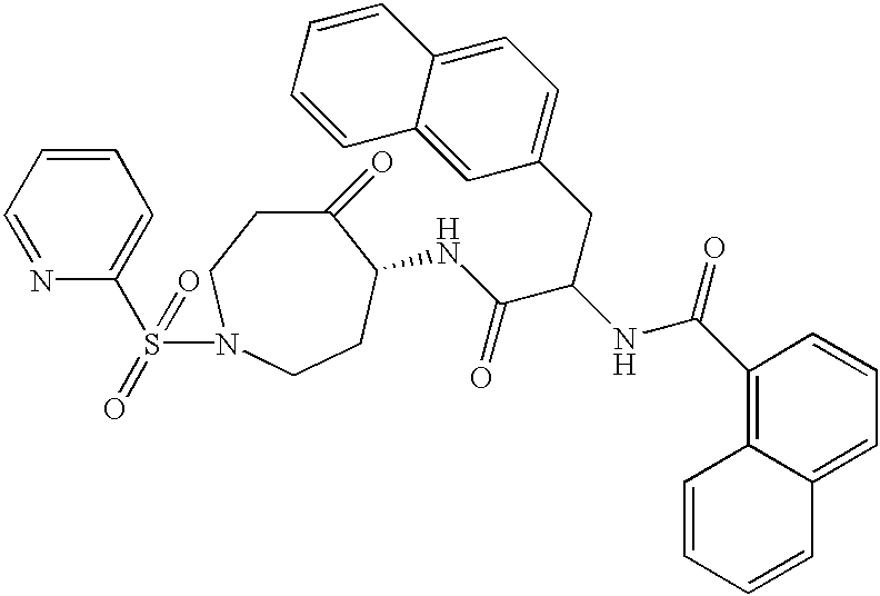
C1=NC(S(=O)(=O)N2CCC(=O)C(NC(C(NC(C3=C4C(=CC=C3)C=CC=C4)=O)CC3=CC=C4C(=C3)C=CC=C4)=O)CC2)=CC=C1
